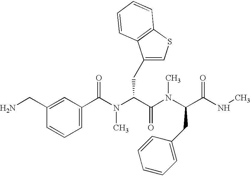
C(C1=CC(C(=O)N(C(C(N(C)C(C(=O)NC)CC2=CC=CC=C2)=O)CC2=CSC3=C2C=CC=C3)C)=CC=C1)N
